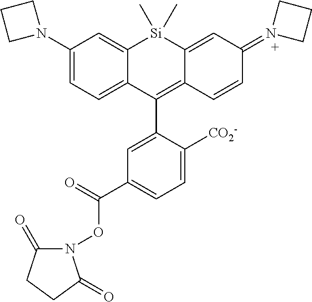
C1(N2CCC2)=CC=C2C(=C1)[Si](C)(C)C1=CC(=N3CCC3)C=CC1=C2C1=CC(C(=O)ON2C(=O)CCC2=O)=CC=C1[CO2-]
